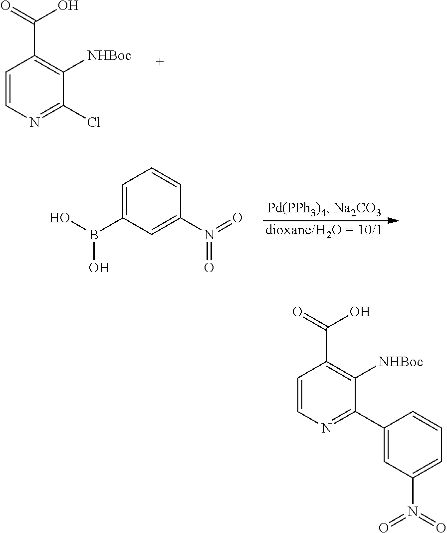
C1=CN=C(Cl)C([NHBoc])=C1C(=O)O.[dioxane/H2O = 10/1].C1=C(B(O)O)C=C(N(=O)=O)C=C1.C1=CN=C(C2=CC(N(=O)=O)=CC=C2)C([NHBoc])=C1C(=O)O
